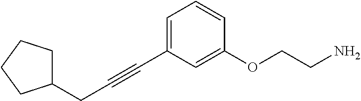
C(#CC1=CC=CC(OCCN)=C1)CC1CCCC1
